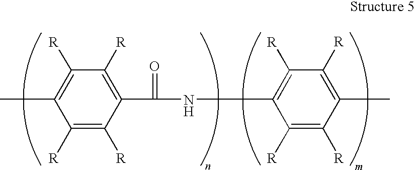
CC1=C([R])C([R])=C(C(=O)NC2=C([R])C([R])=C(C)C([R])=C2[R])C([R])=C1[R]
